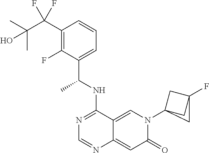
C1(C(C(C)(C)O)(F)F)=C(F)C(C(NC2=NC=NC3=CC(=O)N(C45CC(F)(C4)C5)C=C23)C)=CC=C1
